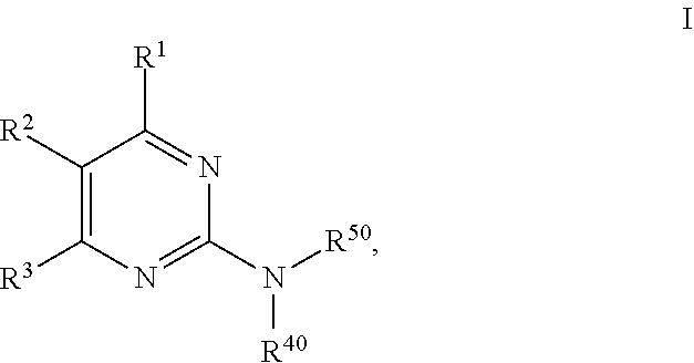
C1([R2])=C([R3])N=C(N([R50])[R40])N=C1[R1]
